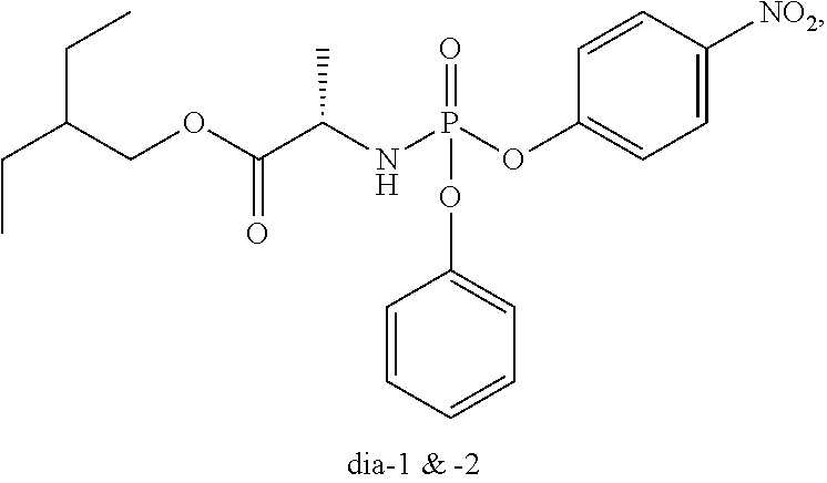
C1=C([NO2])C=CC(OP(NC(C(OCC(CC)CC)=O)C)(=O)OC2=CC=CC=C2)=C1
